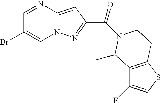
C1=NC2=CC(C(=O)N3CCC4=C(C(F)=CS4)C3C)=NN2C=C1Br
